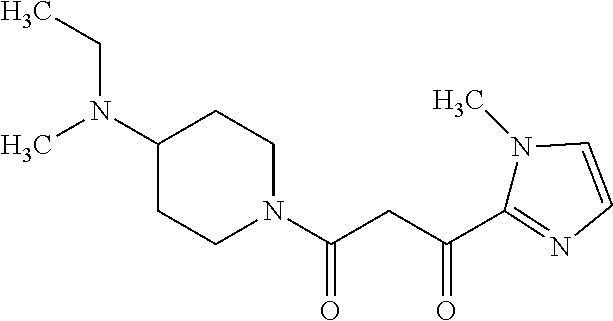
N1(C)C=CN=C1C(CC(=O)N1CCC(N(C)CC)CC1)=O
